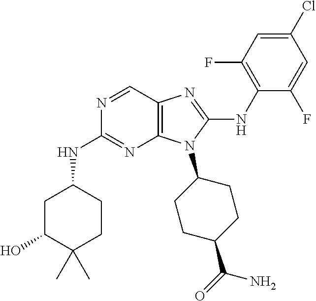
N1=CC2=C(N=C1NC1CC(O)C(C)(C)CC1)N(C1CCC(C(=O)N)CC1)C(NC1=C(F)C=C(Cl)C=C1F)=N2
